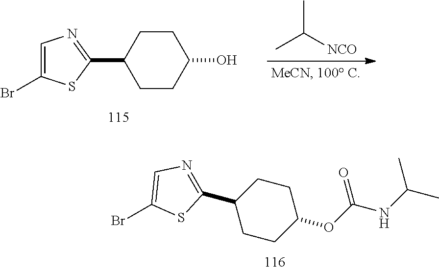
C1CC(C2=NC=C(Br)S2)CCC1O.CC([NCO])C.C1CC(C2=NC=C(Br)S2)CCC1OC(NC(C)C)=O
